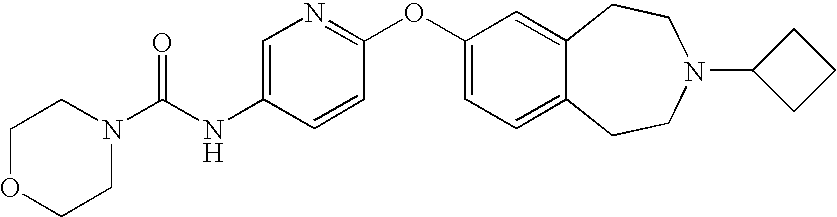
C1=C(NC(N2CCOCC2)=O)C=CC(OC2=CC=C3C(=C2)CCN(C2CCC2)CC3)=N1
